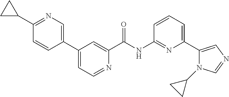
C1(C2=CN=C(C3CC3)C=C2)=CC=NC(C(NC2=NC(C3=CN=CN3C3CC3)=CC=C2)=O)=C1
